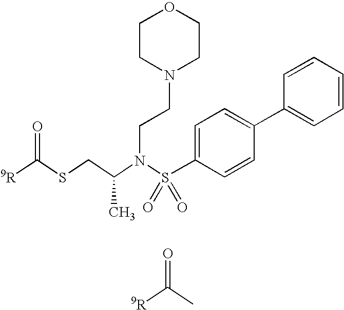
O=C(SCC(N(S(C1=CC=C(C2=CC=CC=C2)C=C1)(=O)=O)CCN1CCOCC1)C)[9R].O=C(C)[9R]
